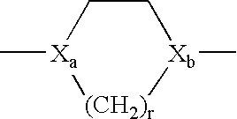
[Xa]1(C)CC[Xb](C)[(CH2)r]1
